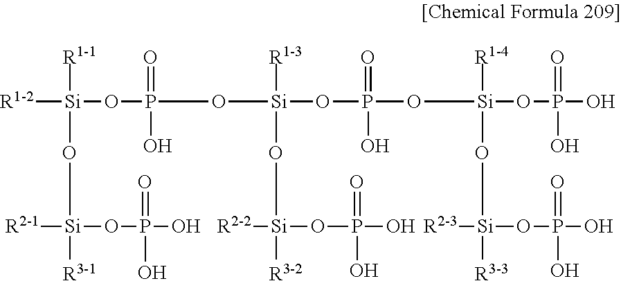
[R1-2][Si]([R1-1])(OP(=O)(O)O[Si]([R1-3])(O[Si]([R2-2])(OP(=O)(O)O)[R3-2])OP(=O)(O)O[Si]([R1-4])(O[Si]([R2-3])(OP(=O)(O)O)[R3-3])OP(=O)(O)O)O[Si]([R2-1])(OP(=O)(O)O)[R3-1]
